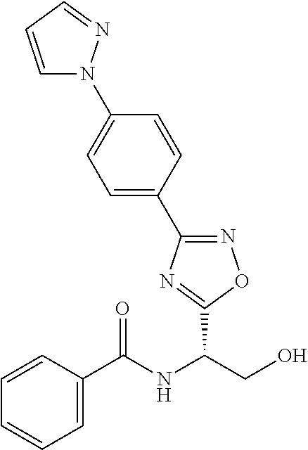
C1(C(NC(CO)C2=NC(C3=CC=C(N4C=CC=N4)C=C3)=NO2)=O)=CC=CC=C1
